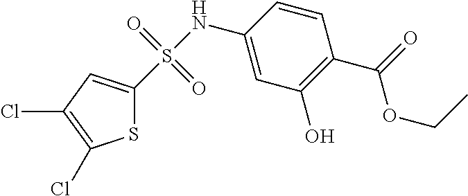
C1(NS(=O)(=O)C2=CC(Cl)=C(Cl)S2)=CC(O)=C(C(OCC)=O)C=C1
